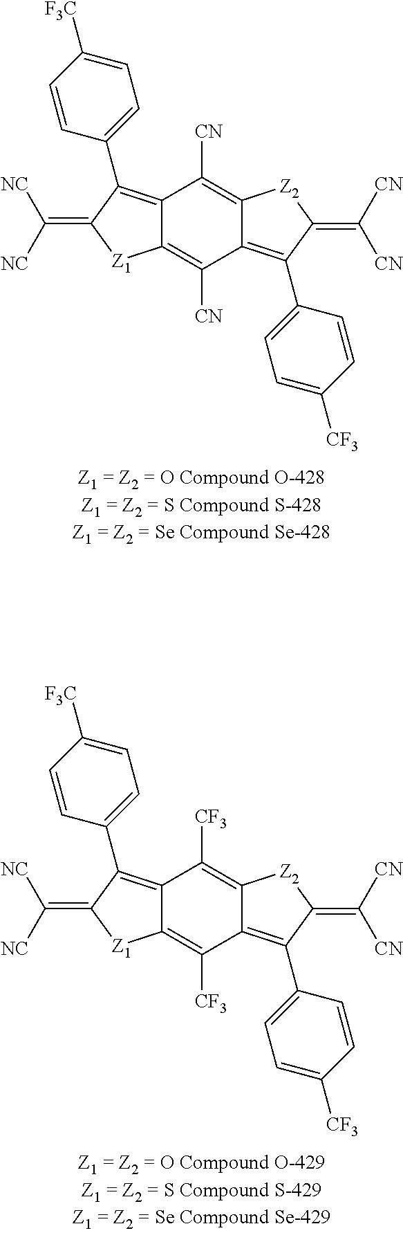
C12=C(C3=CC=C([F3C])C=C3)C(=C([NC])[NC])[Z1]C1=C([CF3])C1=C(C3=CC=C([CF3])C=C3)C(=C([CN])[CN])[Z2]C1=C2[CF3].C12=C(C3=CC=C([F3C])C=C3)C(=C([NC])[NC])[Z1]C1=C([CN])C1=C(C3=CC=C([CF3])C=C3)C(=C([CN])[CN])[Z2]C1=C2[CN]
